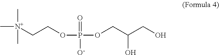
C[N+](C)(C)CCOP(OCC(CO)O)(=O)[O-]
